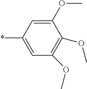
C1(OC)=CC(*)=CC(OC)=C1OC
